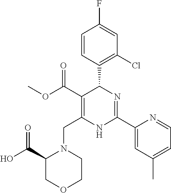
C1=CC(C2C(C(=O)OC)=C(CN3C(C(O)=O)COCC3)NC(C3=CC(C)=CC=N3)=N2)=C(Cl)C=C1F
